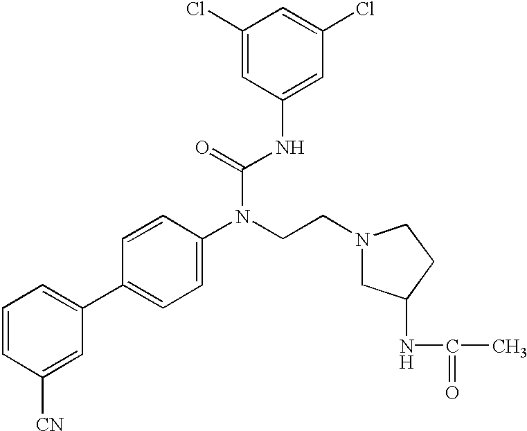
C1=CC([CN])=CC(C2=CC=C(N(CCN3CC(NC(C)=O)CC3)C(=O)NC3=CC(Cl)=CC(Cl)=C3)C=C2)=C1
